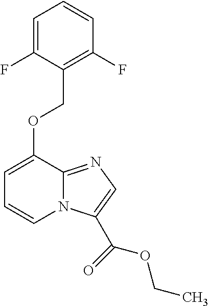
C1=C(F)C(COC2=CC=CN3C2=NC=C3C(OCC)=O)=C(F)C=C1
